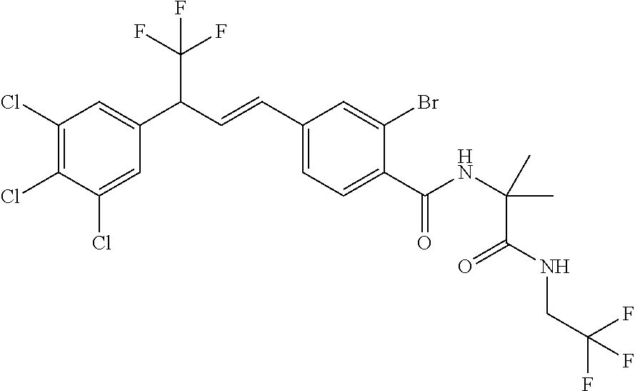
C1(Cl)=C(Cl)C(Cl)=CC(C(C=CC2=CC=C(C(NC(C)(C)C(=O)NCC(F)(F)F)=O)C(Br)=C2)C(F)(F)F)=C1
